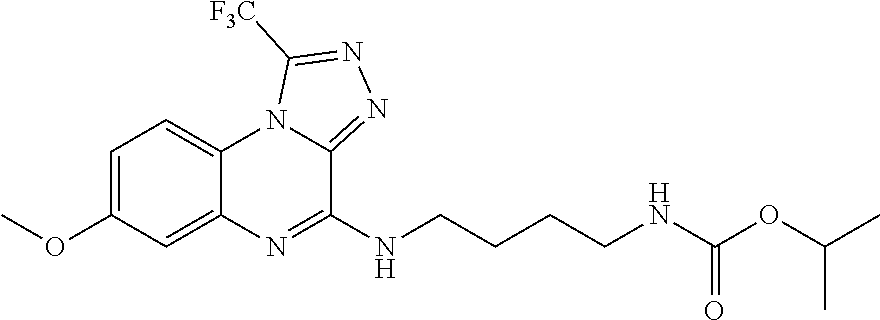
C1=C2C(=CC=C1OC)N1C(=NN=C1[F3C])C(NCCCCNC(=O)OC(C)C)=N2
